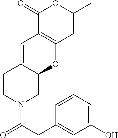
C1(=O)C2=C(C=C(C)O1)OC1C(=C2)CCN(C(=O)CC2=CC(O)=CC=C2)C1
